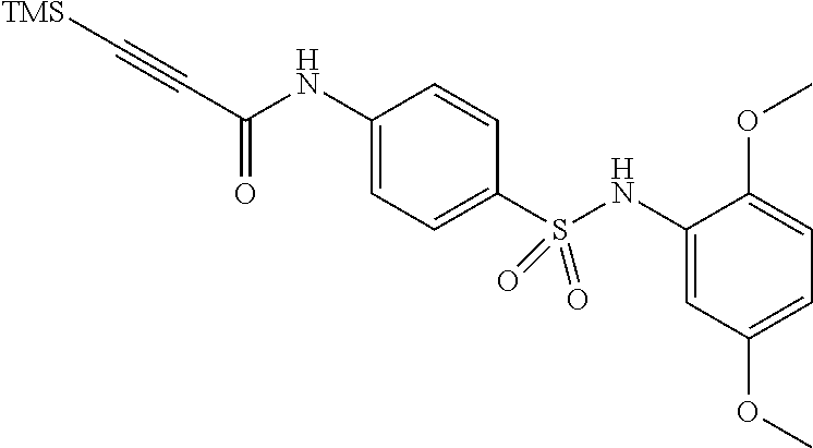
C(#CC(NC1=CC=C(S(NC2=CC(OC)=CC=C2OC)(=O)=O)C=C1)=O)[TMS]
